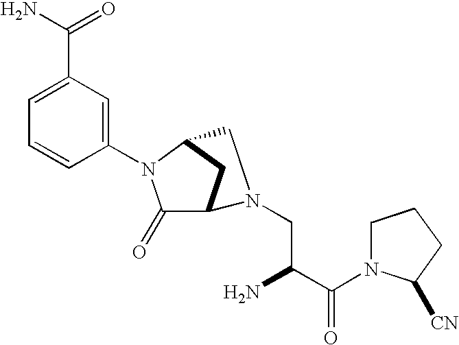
C1(=O)C2CC(N1C1=CC(C(N)=O)=CC=C1)CN2CC(C(N1CCCC1[CN])=O)N
